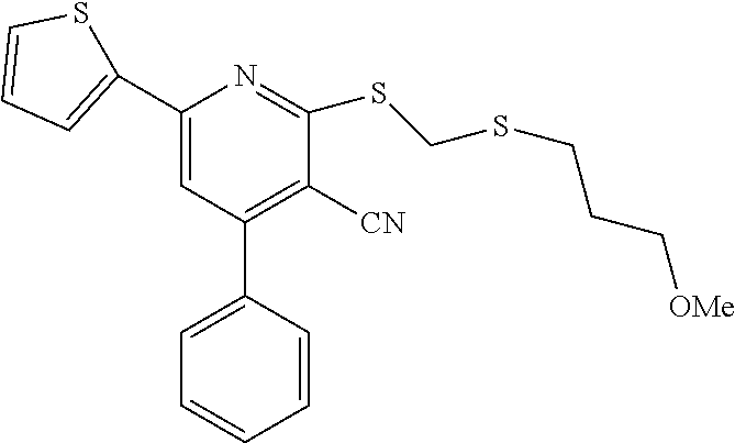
C1(C2=CC=CS2)=CC(C2=CC=CC=C2)=C([CN])C(SCSCCC[OMe])=N1
